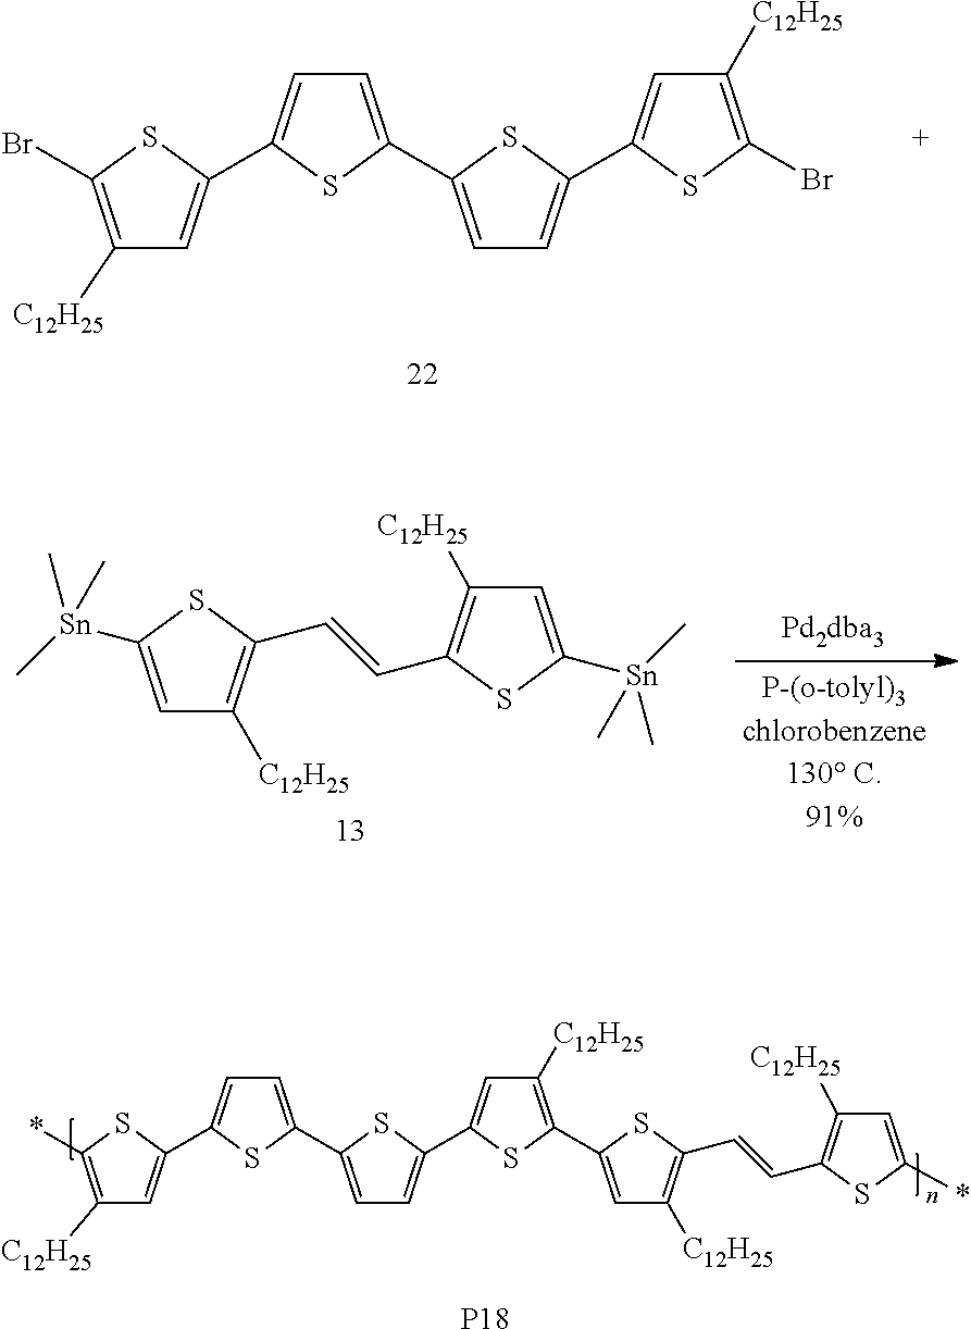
C1([C12H25])=C(Br)SC(C2=CC=C(C3=CC=C(C4=CC([C12H25])=C(Br)S4)S3)S2)=C1.C(=CC1=C([C12H25])C=C([Sn](C)(C)C)S1)C1=C([C12H25])C=C([Sn](C)(C)C)S1.C1([C12H25])=C(*)SC(C2=CC=C(C3=CC=C(C4=CC([C12H25])=C(C5=CC([C12H25])=C(C=CC6=C([C12H25])C=C(*)S6)S5)S4)S3)S2)=C1.[P18]
